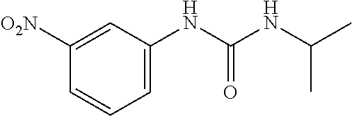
C1([O2N])=CC(NC(NC(C)C)=O)=CC=C1
